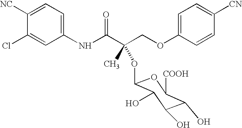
C1(NC(C(COC2=CC=C([CN])C=C2)(C)OC2OC([COOH])C(O)C(O)C2O)=O)=CC=C([NC])C(Cl)=C1
